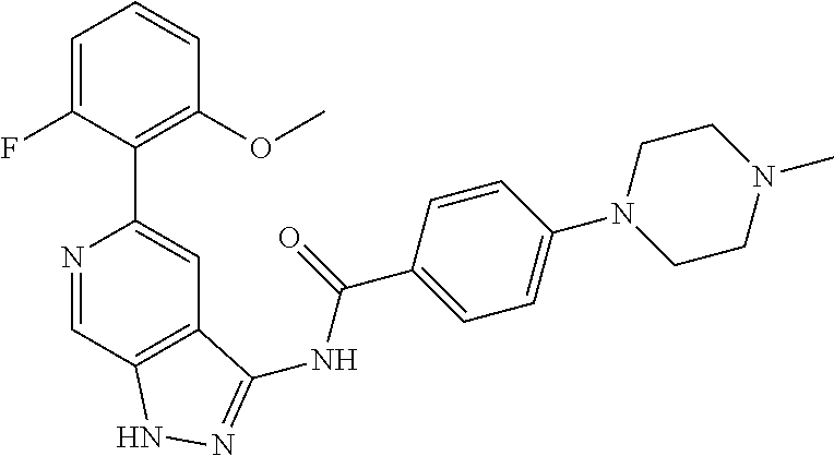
N1=CC2=C(C=C1C1=C(OC)C=CC=C1F)C(NC(C1=CC=C(N3CCN(C)CC3)C=C1)=O)=NN2
